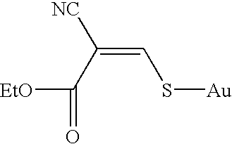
[NC]C(C([EtO])=O)=CS[Au]
